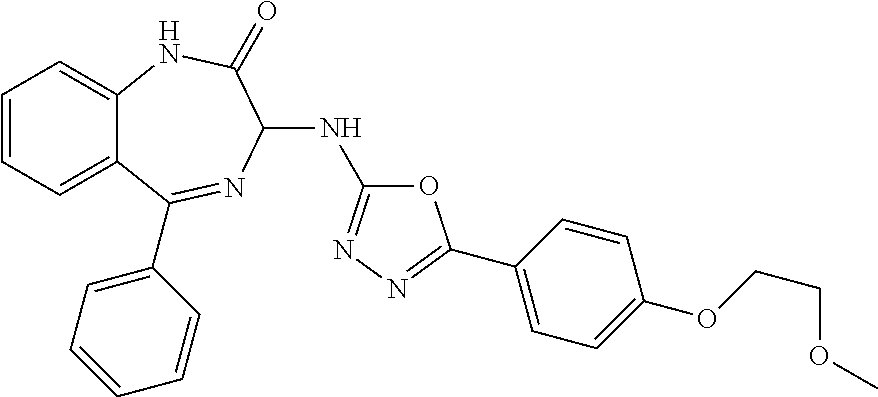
C1(C2=NN=C(NC3N=C(C4=CC=CC=C4)C4=CC=CC=C4NC3=O)O2)=CC=C(OCCOC)C=C1
